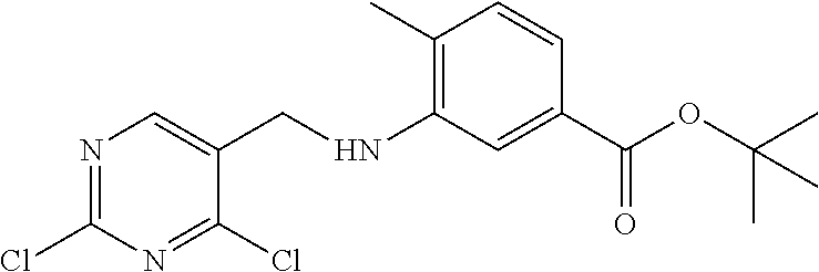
N1=C(Cl)N=C(Cl)C(CNC2=C(C)C=CC(C(OC(C)(C)C)=O)=C2)=C1
